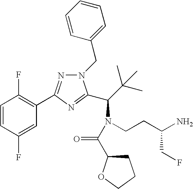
N1(CC2=CC=CC=C2)N=C(C2=C(F)C=CC(F)=C2)N=C1C(C(C)(C)C)N(CCC(N)CF)C(C1CCCO1)=O
